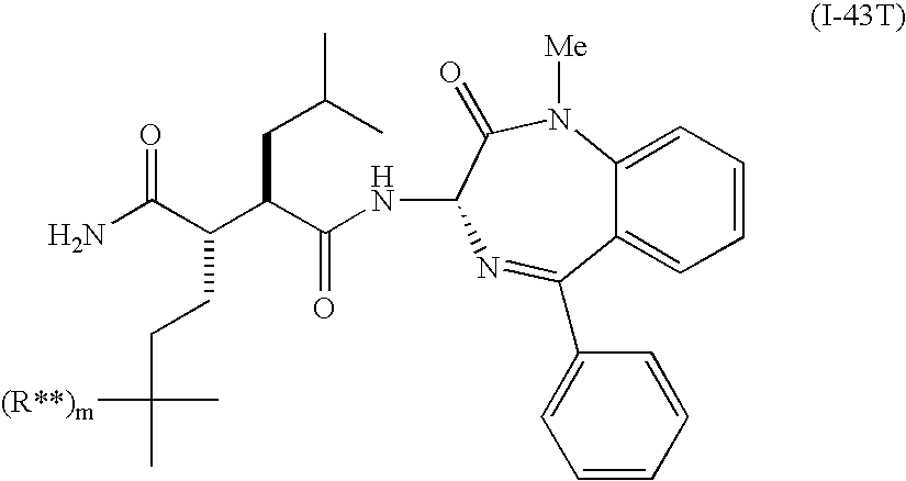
NC(C(C(CC(C)C)C(NC1C(=O)N([Me])C2=CC=CC=C2C(C2=CC=CC=C2)=N1)=O)CCC(C)([(R**)m])C)=O
